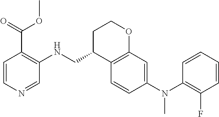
C1=CC(N(C2=C(F)C=CC=C2)C)=CC2=C1C(CNC1=C(C(OC)=O)C=CN=C1)CCO2
